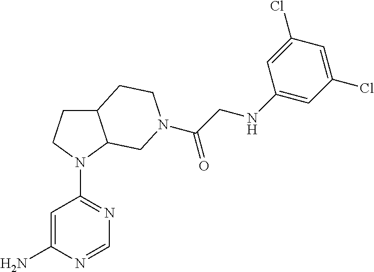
C1=C(N)N=CN=C1N1C2C(CC1)CCN(C(CNC1=CC(Cl)=CC(Cl)=C1)=O)C2
